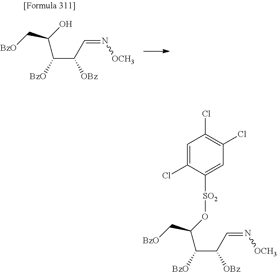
C([OBz])(C=N[OCH3])C([BzO])C(O)C[BzO].C([OBz])(C=N[OCH3])C([BzO])C(O[SO2]C1=CC(Cl)=C(Cl)C=C1Cl)C[BzO]
